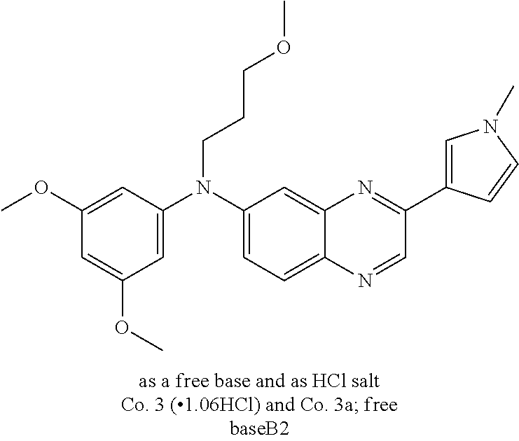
C1(OC)=CC(N(C2=CC=C3C(=C2)N=C(C2=CN(C)C=C2)C=N3)CCCOC)=CC(OC)=C1
